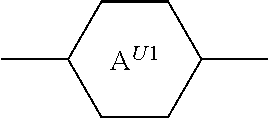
CC1CCC(C)CC1.[AU1]
